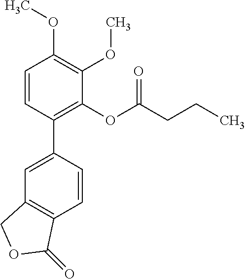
C1=CC(C2=CC3=C(C=C2)C(=O)OC3)=C(OC(CCC)=O)C(OC)=C1OC
